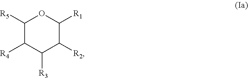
C1([R5])C([R4])C([R3])C([R2])C([R1])O1
